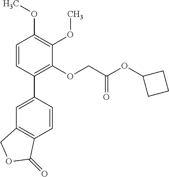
C1=C(C2=C(OCC(OC3CCC3)=O)C(OC)=C(OC)C=C2)C=CC2=C1COC2=O
